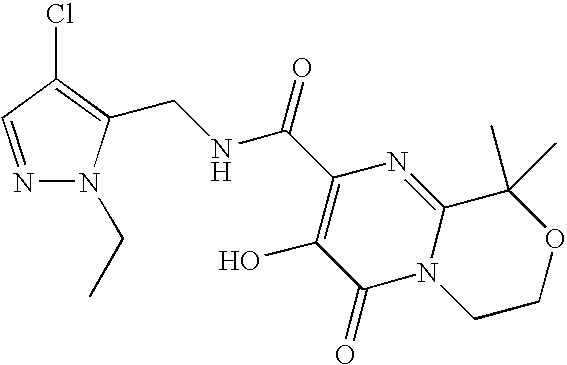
N1=CC(Cl)=C(CNC(C2=C(O)C(=O)N3C(=N2)C(C)(C)OCC3)=O)N1CC
